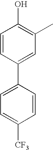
C1=CC(C2=CC=C([CF3])C=C2)=CC(C)=C1O
